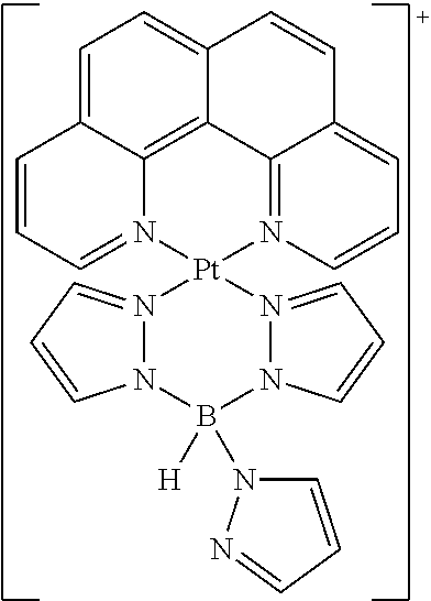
C1=C2C3=C4C(=C1)C=CC1=CC=CN(=C41)[Pt]1(N3=CC=C2)N2=CC=CN2B([H])(N2C=CC=N2)N2N1=CC=C2
